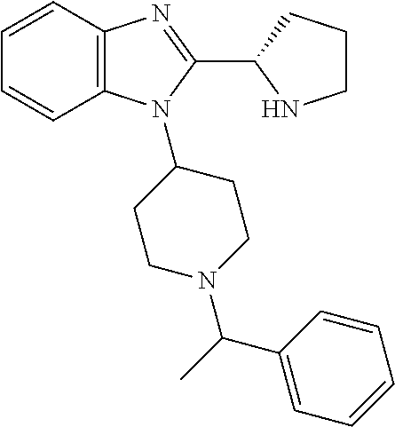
C1=CC2=C(C=C1)N(C1CCN(C(C)C3=CC=CC=C3)CC1)C(C1NCCC1)=N2
